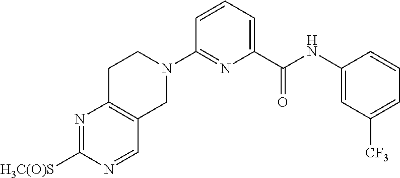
N1=C([H3C(O)S])N=CC2=C1CCN(C1=NC(C(NC3=CC([CF3])=CC=C3)=O)=CC=C1)C2
